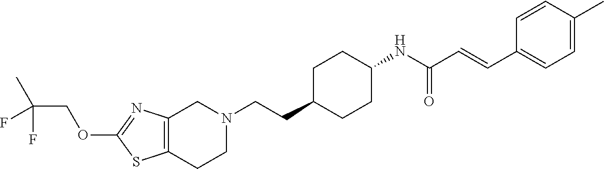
C12=C(CCN(CCC3CCC(NC(C=CC4=CC=C(C)C=C4)=O)CC3)C1)SC(OCC(C)(F)F)=N2
